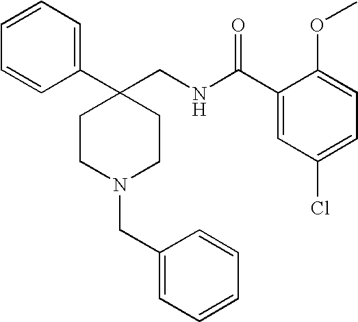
C1CC(C2=CC=CC=C2)(CNC(C2=CC(Cl)=CC=C2OC)=O)CCN1CC1=CC=CC=C1
